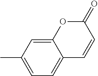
C1=C2C(=CC=C1C)C=CC(=O)O2
